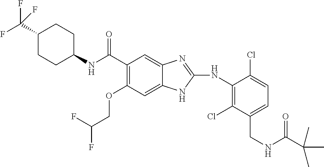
C1(C(F)(F)F)CCC(NC(C2=C(OCC(F)F)C=C3C(=C2)N=C(NC2=C(Cl)C(CNC(C(C)(C)C)=O)=CC=C2Cl)N3)=O)CC1
